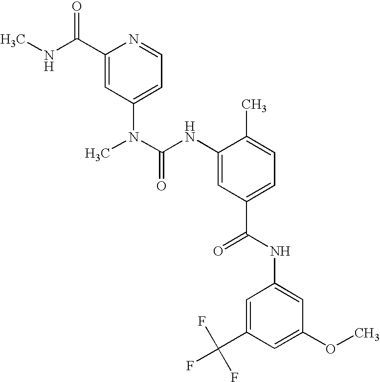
C1(C(NC)=O)=CC(N(C)C(NC2=CC(C(=O)NC3=CC(OC)=CC(C(F)(F)F)=C3)=CC=C2C)=O)=CC=N1
